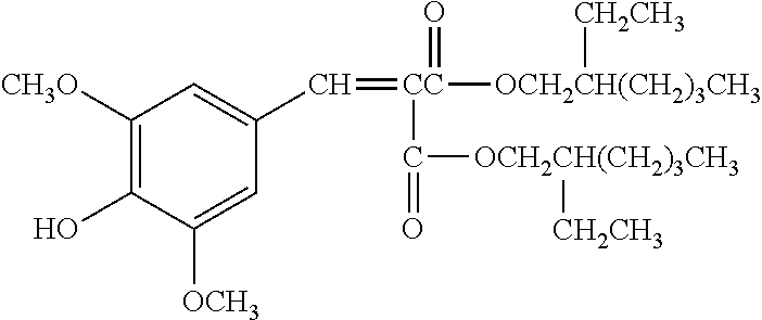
C1([CH3O])=C(O)C([OCH3])=CC(C=[CC](C(=O)[OCH2CH(CH2)3CH3][CH2CH3])(=O)[OCH2CH(CH2)3CH3][CH2CH3])=C1
